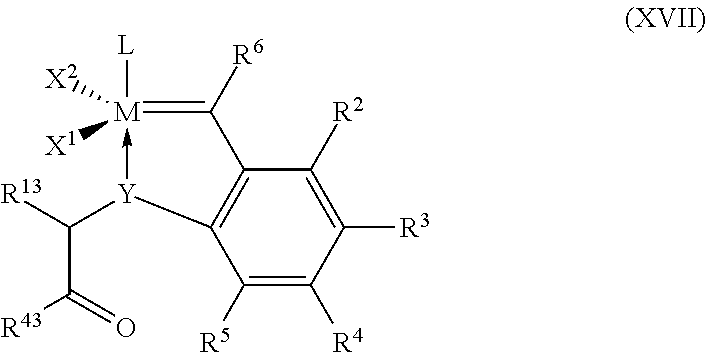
[L][M]1([X2])([X1])-[Y](C([R13])C(=O)[R43])C2=C(C=1[R6])C([R2])=C([R3])C([R4])=C2[R5]
